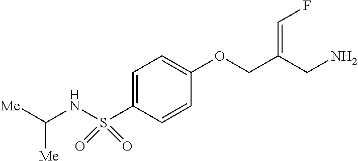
C1=C(S(NC([Me])[Me])(=O)=O)C=CC(OCC(CN)=CF)=C1
